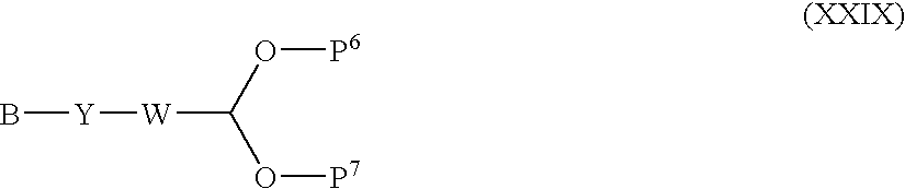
[Y]([W]C(O[P7])O[P6])B
